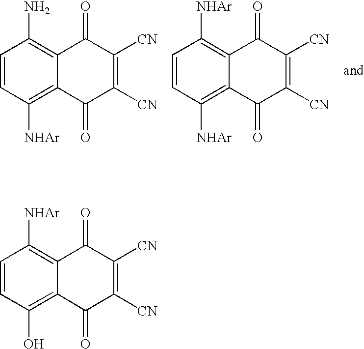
C1=CC([NHAr])=C2C(=C1N)C(=O)C([CN])=C([CN])C2=O.C1=CC([NHAr])=C2C(=C1[NHAr])C(=O)C([CN])=C([CN])C2=O.C1=CC(O)=C2C(=C1[NHAr])C(=O)C([CN])=C([CN])C2=O
